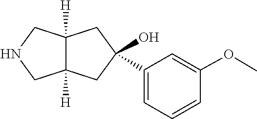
C1=CC=C(C2(O)CC3([H])C([H])(CNC3)C2)C=C1OC
